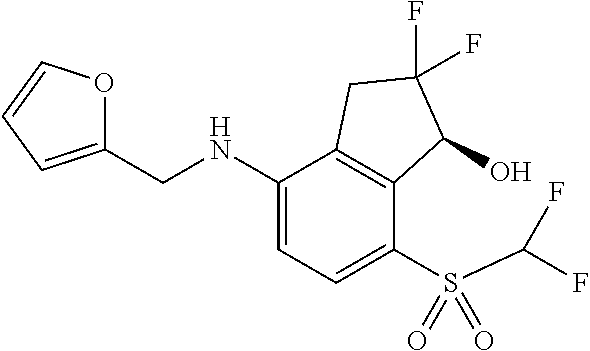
C1(S(=O)(C(F)F)=O)=CC=C(NCC2=CC=CO2)C2=C1C(O)C(F)(F)C2
